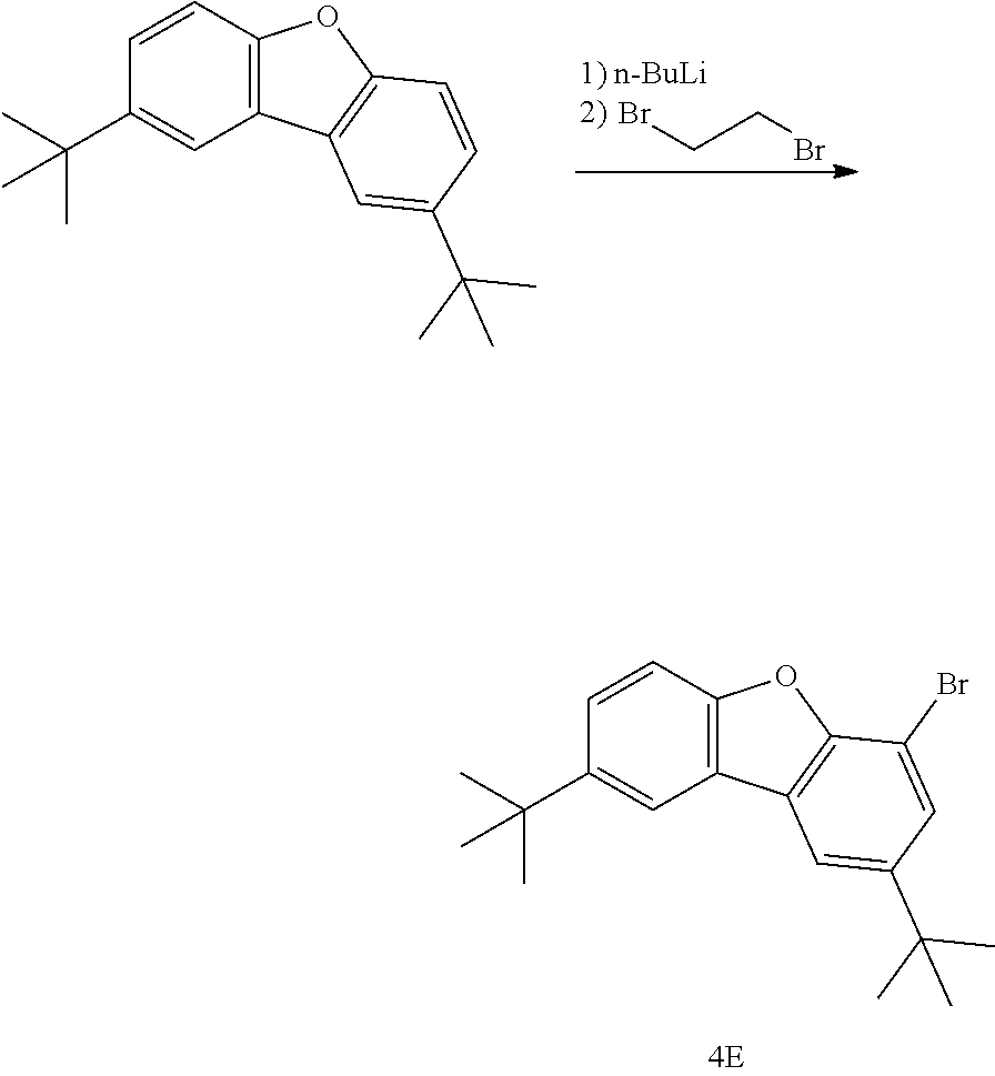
C(CBr)Br.C12=C(C=CC(C(C)(C)C)=C1)OC1=C2C=C(C(C)(C)C)C=C1.C12=C(C=CC(C(C)(C)C)=C1)OC1=C2C=C(C(C)(C)C)C=C1Br
